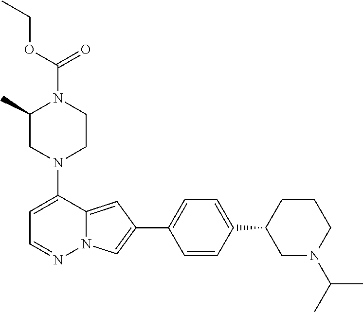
N1(C2=CC=NN3C2=CC(C2=CC=C(C4CN(C(C)C)CCC4)C=C2)=C3)CCN(C(=O)OCC)C(C)C1
